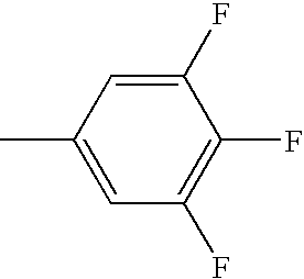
C1=C(C)C=C(F)C(F)=C1F
